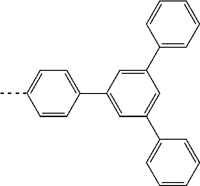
C1(C2=CC(C3=CC=C(C)C=C3)=CC(C3=CC=CC=C3)=C2)=CC=CC=C1
